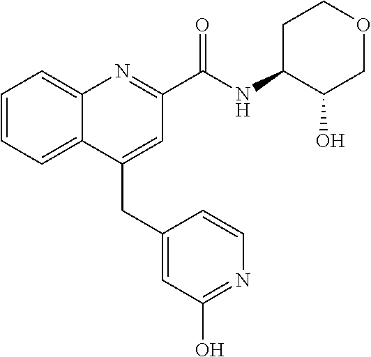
C(C1=CC(C(NC2C(O)COCC2)=O)=NC2=CC=CC=C12)C1=CC(O)=NC=C1
